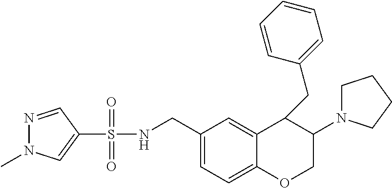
C1(S(NCC2=CC=C3C(=C2)C(CC2=CC=CC=C2)C(N2CCCC2)CO3)(=O)=O)=CN(C)N=C1
